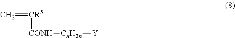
C=[CR5][CONH][CnH2n][Y]
